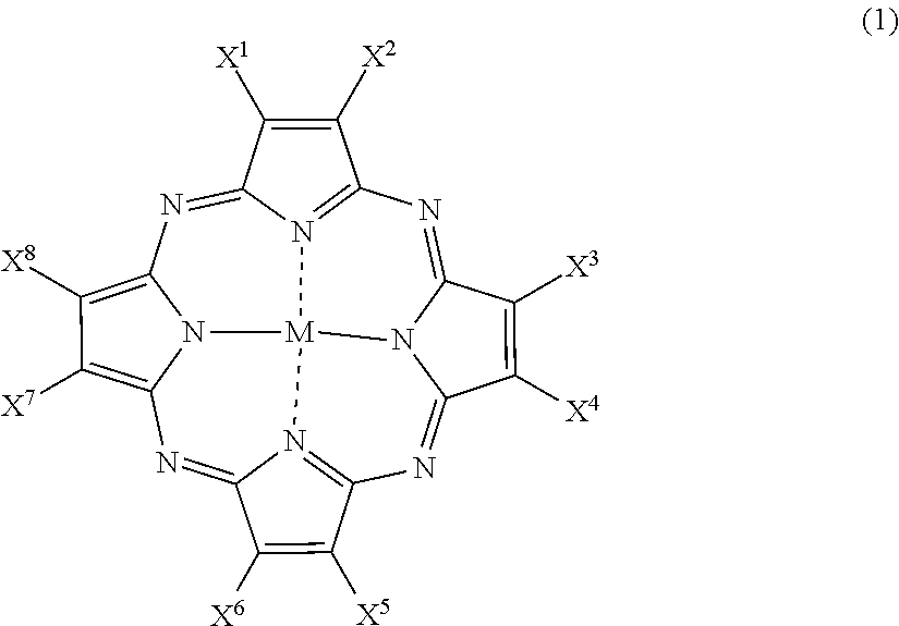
N1=C2N3=C(N=C4N5C(=NC6=N7C(=NC8=C([X7])C([X8])=C1N8[M]753)C([X6])=C6[X5])C([X4])=C4[X3])C([X2])=C2[X1]
